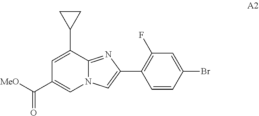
C1=C(C2CC2)C2=NC(C3=C(F)C=C(Br)C=C3)=CN2C=C1C([MeO])=O
